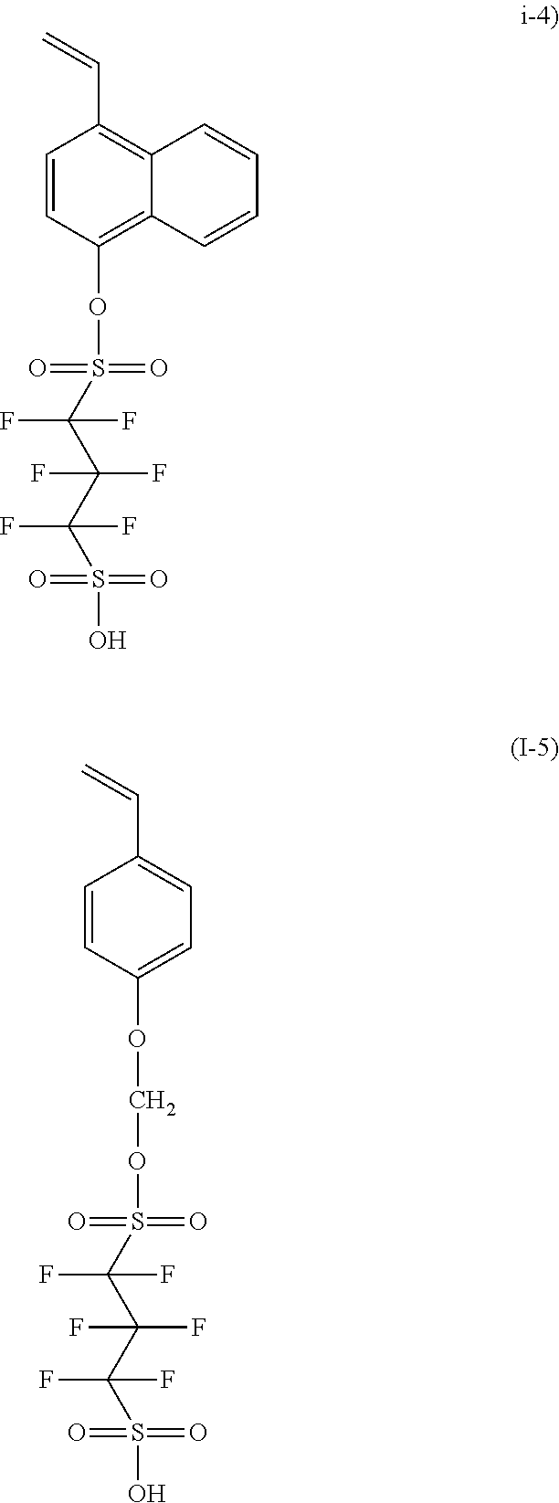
C=CC1=C2C(=C(OS(=O)(=O)C(C(C(S(=O)(=O)O)(F)F)(F)F)(F)F)C=C1)C=CC=C2.C=CC1=CC=C(OCOS(=O)(=O)C(C(C(S(=O)(=O)O)(F)F)(F)F)(F)F)C=C1
